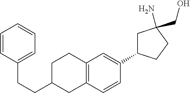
C12=C(C=CC(C3CC(CO)(N)CC3)=C1)CC(CCC1=CC=CC=C1)CC2
